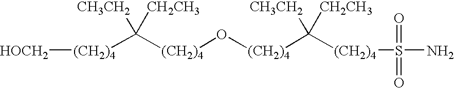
[(CH2)4]([HOCH2])C([(CH2)4]O[(CH2)4]C([CH3CH2])([CH2CH3])[(CH2)4]S(N)(=O)=O)([CH3CH2])[CH2CH3]
